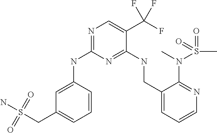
C1=CC(NC2=NC=C(C(F)(F)F)C(NCC3=CC=CN=C3N(C)S(C)(=O)=O)=N2)=CC(CS(N)(=O)=O)=C1
